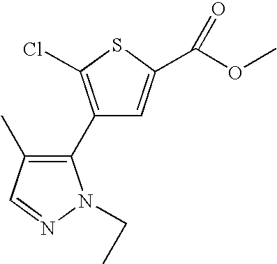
C1(C2=C(C)C=NN2CC)=C(Cl)SC(C(OC)=O)=C1
